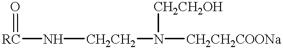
[RC](N[CH2CH2]N([CH2CH2COONa])[CH2CH2OH])=O
